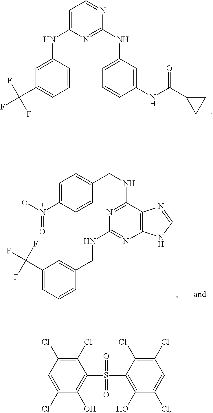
C1=C(NC2=CC(C(F)(F)F)=CC=C2)N=C(NC2=CC=CC(NC(C3CC3)=O)=C2)N=C1.C1=C(N([O-])=O)C=CC(CNC2=NC(NCC3=CC(C(F)(F)F)=CC=C3)=NC3=C2N=CN3)=C1.O=S(=O)(C1=C(O)C(Cl)=CC(Cl)=C1Cl)C1=C(O)C(Cl)=CC(Cl)=C1Cl
